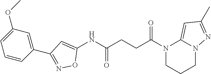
N1(C(CCC(NC2=CC(C3=CC(OC)=CC=C3)=NO2)=O)=O)CCCN2C1=CC(C)=N2
